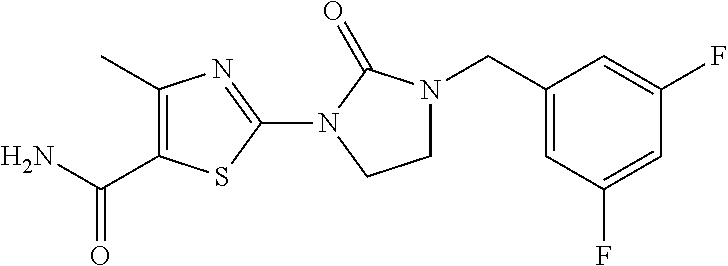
C1=C(CN2CCN(C3=NC(C)=C(C(N)=O)S3)C2=O)C=C(F)C=C1F
